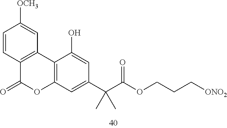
C12=C(C=C(C(C(OCCC[ONO2])=O)(C)C)C=C1O)OC(=O)C1=C2C=C([OCH3])C=C1
